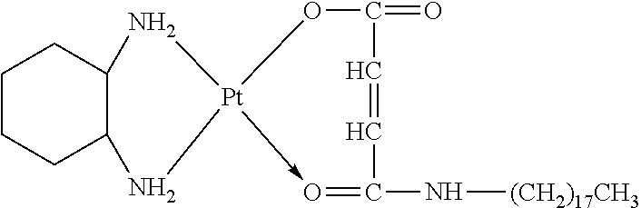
C1CCC2C(C1)N[Pt]1(->O=C(N[(CH2)17CH3])C=CC(=O)O1)N2
